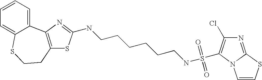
C12=CC=CC=C1SCCC1=C2N=C(NCCCCCCNS(=O)(=O)C2=C(Cl)N=C3N2C=CS3)S1
